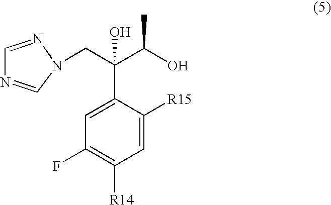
C1=NN(CC(C(O)C)(C2=CC(F)=C([R14])C=C2[R15])O)C=N1
